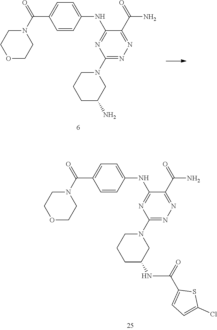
O1CCN(C(C2=CC=C(NC3=NC(N4CCCC(N)C4)=NN=C3C(N)=O)C=C2)=O)CC1.O1CCN(C(C2=CC=C(NC3=NC(N4CCCC(NC(C5=CC=C(Cl)S5)=O)C4)=NN=C3C(N)=O)C=C2)=O)CC1
